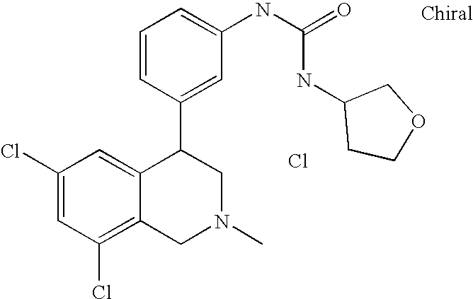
Cl.C1(Cl)=C2C(=CC(Cl)=C1)C(C1=CC(NC(=O)NC3CCOC3)=CC=C1)CN(C)C2
